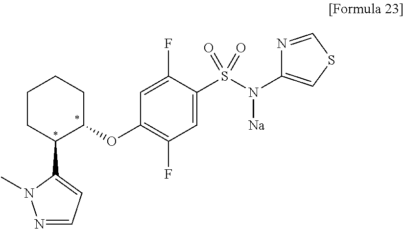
C1(C2C(OC3=C(F)C=C(S(=O)(N(C4=CSC=N4)[Na])=O)C(F)=C3)CCCC2)=CC=NN1C
